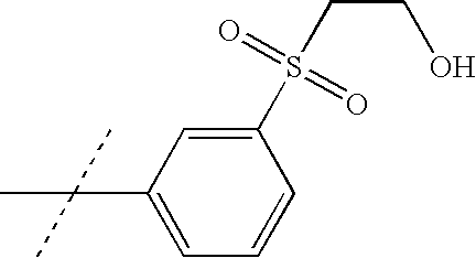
C1(C(C)(C)C)=CC=CC(S(CCO)(=O)=O)=C1
